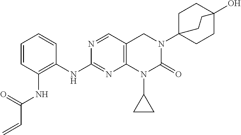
N(C1=NC2=C(C=N1)CN(C13CCC(O)(CC1)CC3)C(=O)N2C1CC1)C1=C(NC(C=C)=O)C=CC=C1
